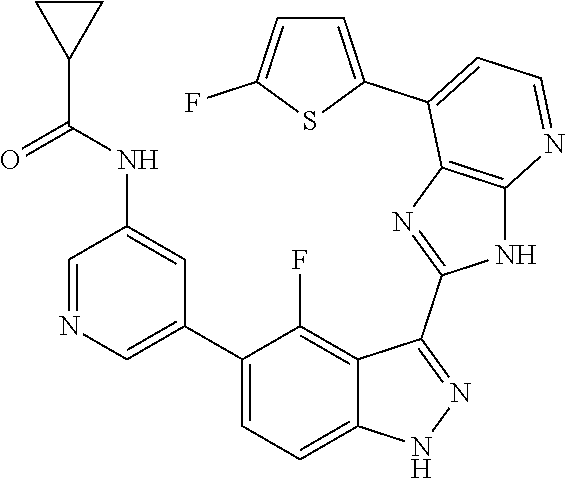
C1=NC=C(C2=CC=C3C(=C2F)C(C2=NC4=C(N2)N=CC=C4C2=CC=C(F)S2)=NN3)C=C1NC(C1CC1)=O
